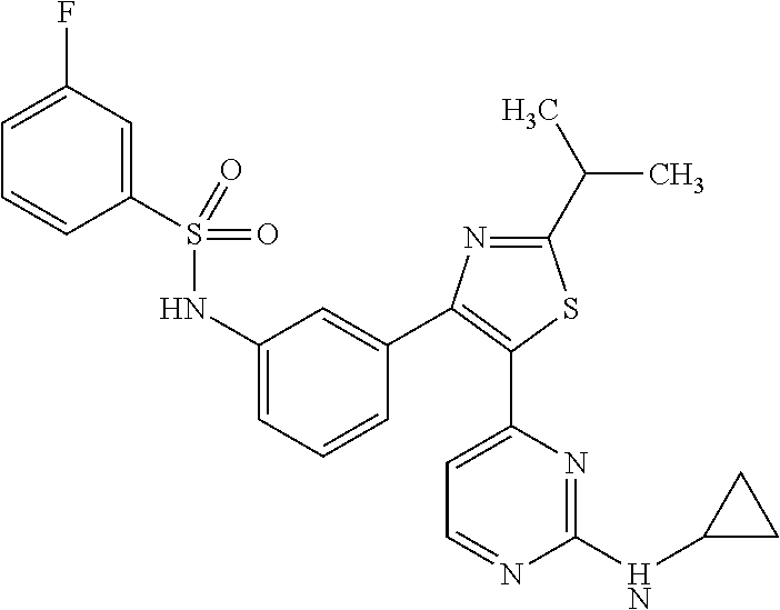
C1(S(NC2=CC=CC(C3=C(C4=CC=NC(NC5CC5)=N4)SC(C(C)C)=N3)=C2)(=O)=O)=CC(F)=CC=C1
